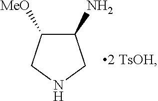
C1(N)C([MeO])CNC1
